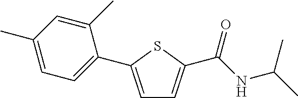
C1=C(C2=CC=C(C)C=C2C)SC(C(NC(C)C)=O)=C1
